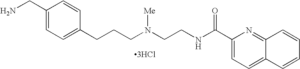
C1(CN)=CC=C(CCCN(CCNC(C2=CC=C3C(=N2)C=CC=C3)=O)[Me])C=C1.[3HCl]
